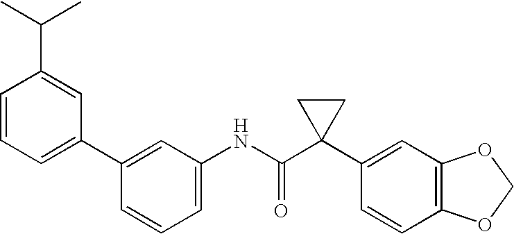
C1(C2=CC(NC(C3(C4=CC5=C(C=C4)OCO5)CC3)=O)=CC=C2)=CC=CC(C(C)C)=C1
